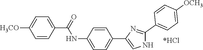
[OCH3]C1=CC=C(C(=O)NC2=CC=C(C3=CNC(C4=CC=C([OCH3])C=C4)=N3)C=C2)C=C1.[*HCl]
